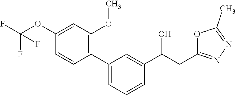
C(C(C1=CC(C2=C(OC)C=C(OC(F)(F)F)C=C2)=CC=C1)O)C1=NN=C(C)O1
